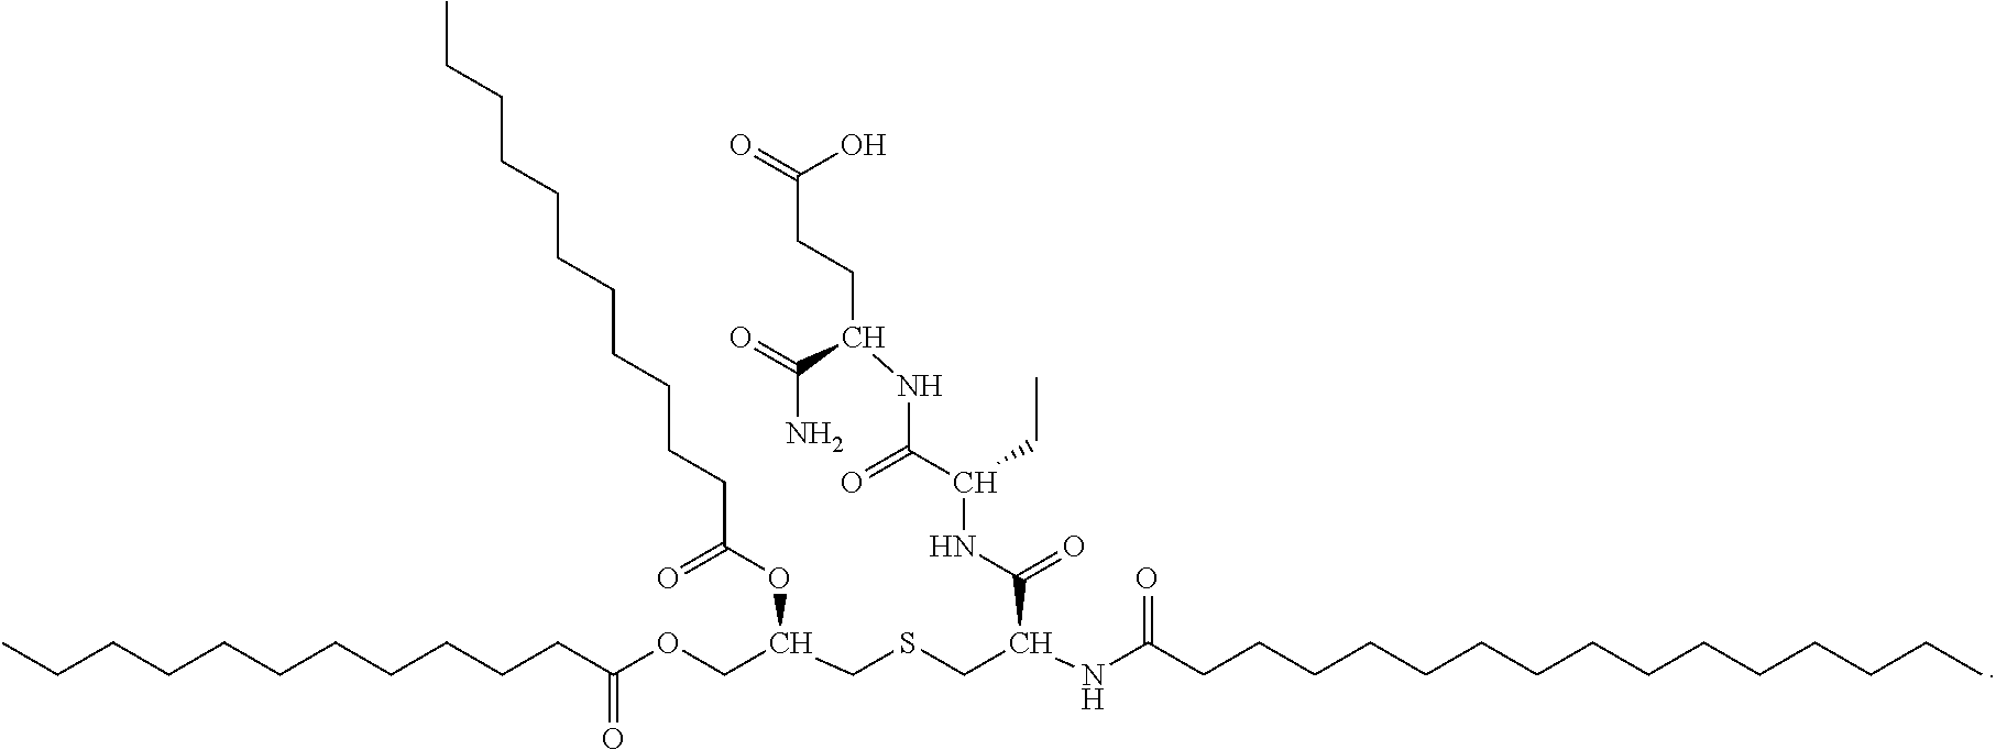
CCCCCCCCCCCC(OCC(CSCC(NC(CCCCCCCCCCCCCCC)=O)C(NC(C(NC(CCC(=O)O)C(N)=O)=O)CC)=O)OC(CCCCCCCCCCC)=O)=O
